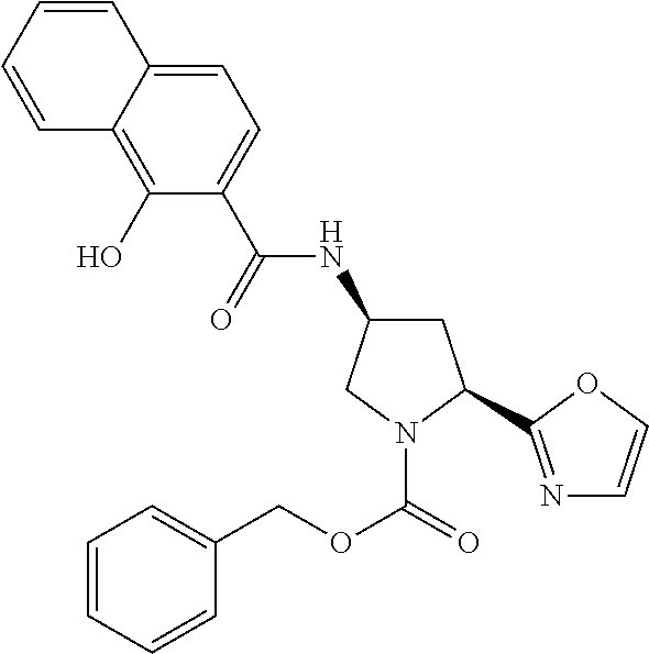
C1=C2C(=C(O)C(C(NC3CC(C4=NC=CO4)N(C(OCC4=CC=CC=C4)=O)C3)=O)=C1)C=CC=C2
